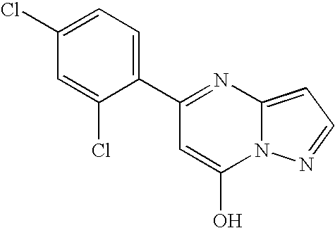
C1(Cl)=CC=C(C2=NC3=CC=NN3C(O)=C2)C(Cl)=C1
